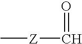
C[Z]C=O
